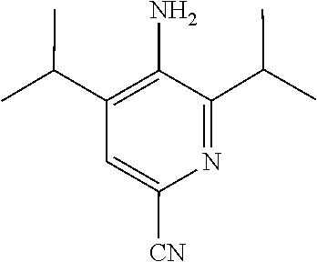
C1=C([CN])N=C(C(C)C)C(N)=C1C(C)C
